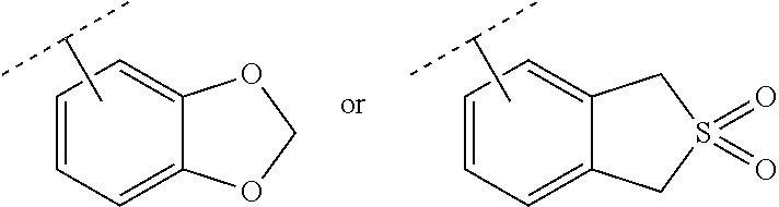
C1=CC=C2C(=C1)OCO2.CC(C)C.C1=CC=C2C(=C1)CS(=O)(=O)C2.CC(C)C
